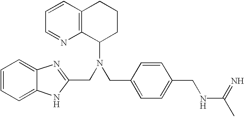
C1=CC2=C(N=C1)C(N(CC1=NC3=CC=CC=C3N1)CC1=CC=C(CNC(=N)C)C=C1)CCC2
